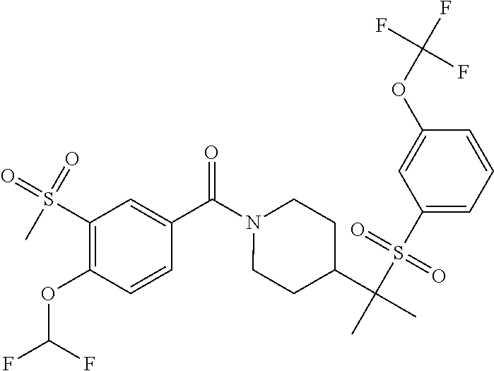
C1(S(=O)(=O)C)=C(OC(F)F)C=CC(C(N2CCC(C(C)(S(C3=CC=CC(OC(F)(F)F)=C3)(=O)=O)C)CC2)=O)=C1
